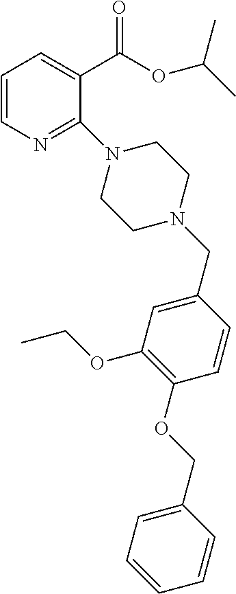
C1=CN=C(N2CCN(CC3=CC(OCC)=C(OCC4=CC=CC=C4)C=C3)CC2)C(C(=O)OC(C)C)=C1
